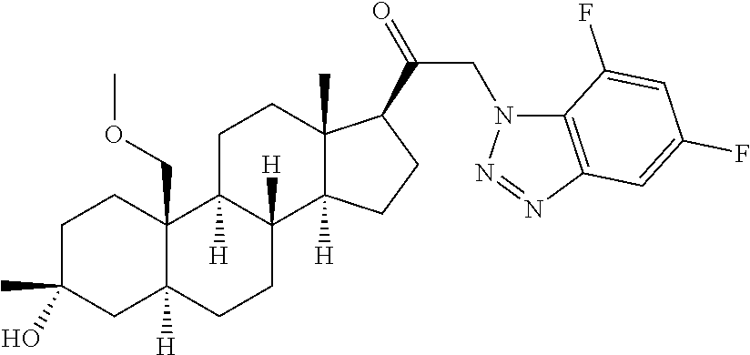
C1C(C)(O)CC2([H])C(COC)(C1)C1([H])C([H])(CC2)C2([H])C(C)(CC1)C(C(=O)CN1C3=C(N=N1)C=C(F)C=C3F)CC2
